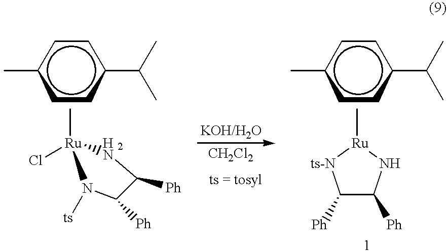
Cc1ccc(C(C)C)cc1.C[Ru]1(Cl)N([ts])C([Ph])C([Ph])N1.Cc1ccc(C(C)C)cc1.C[Ru]1[ts-N]C([Ph])C([Ph])N1
